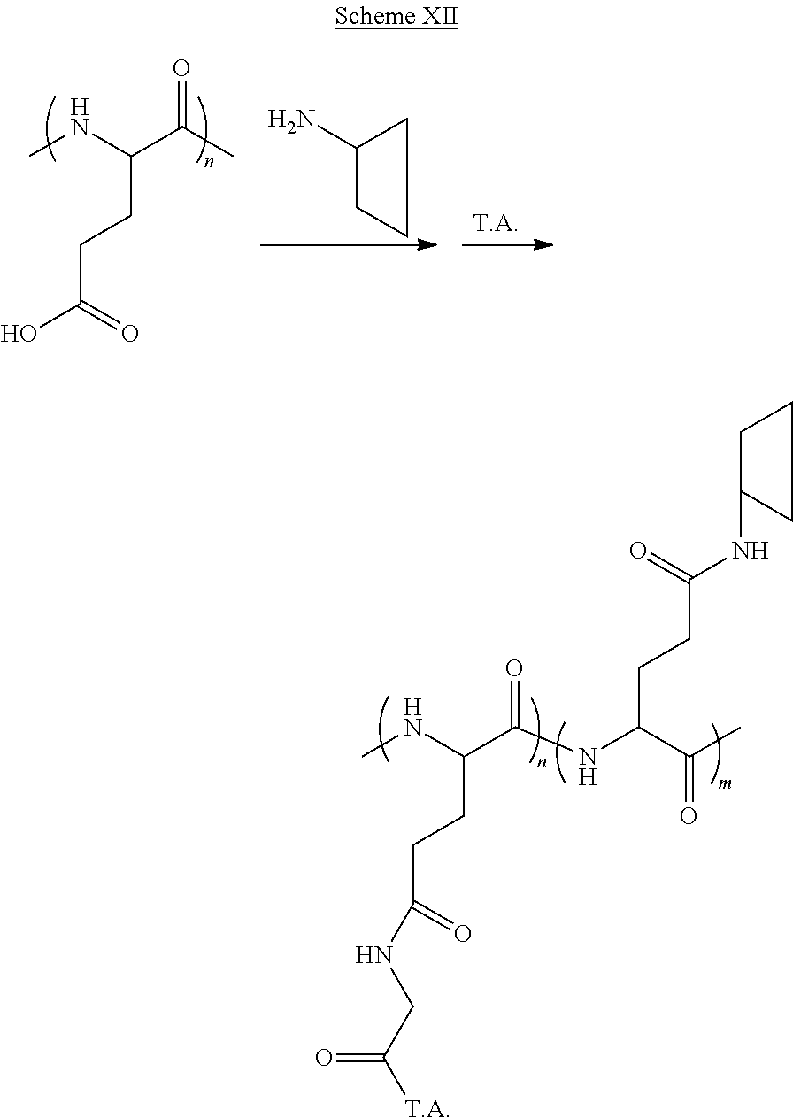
CNC(C(NC(C(C)=O)CCC(=O)NC1CCC1)=O)CCC(=O)NCC(=O)[T.A].C1(N)CCC1.CNC(C(C)=O)CCC(=O)O
